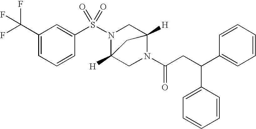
C(CC(C1=CC=CC=C1)C1=CC=CC=C1)(=O)N1CC2([H])N(S(C3=CC(C(F)(F)F)=CC=C3)(=O)=O)CC1([H])C2
